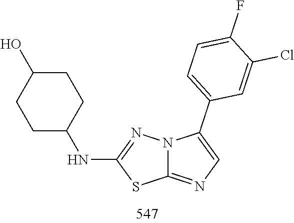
C1(NC2CCC(O)CC2)=NN2C(=NC=C2C2=CC=C(F)C(Cl)=C2)S1
